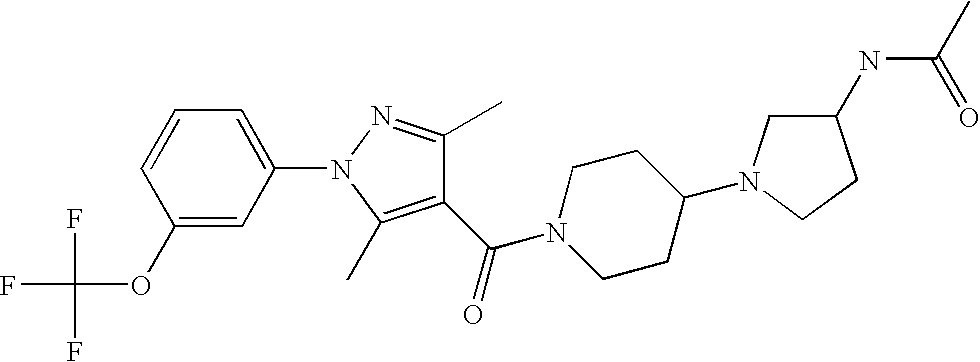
C1(C(=O)N2CCC(N3CC(NC(C)=O)CC3)CC2)=C(C)N(C2=CC=CC(OC(F)(F)F)=C2)N=C1C
